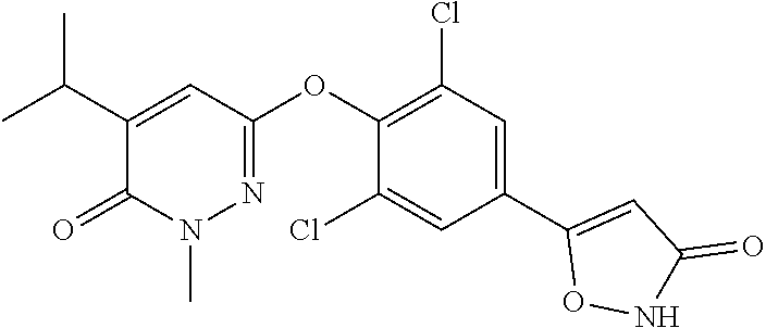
C1=C(C2=CC(=O)NO2)C=C(Cl)C(OC2=NN(C)C(=O)C(C(C)C)=C2)=C1Cl
